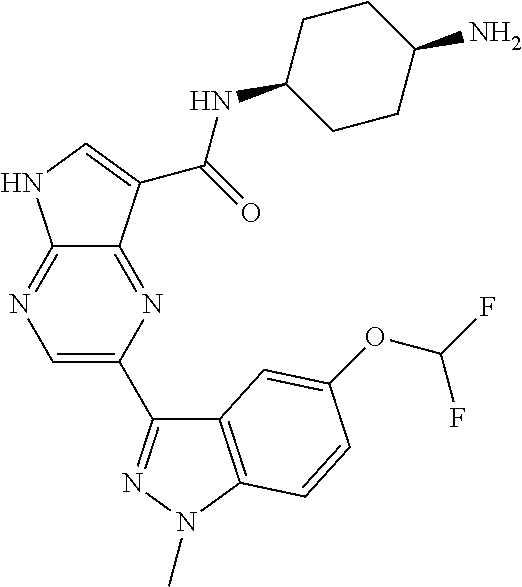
C12=NC(C3=NN(C)C4=C3C=C(OC(F)F)C=C4)=CN=C1NC=C2C(=O)NC1CCC(N)CC1
